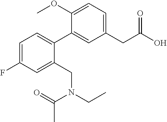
C1=C(F)C=C(CN(CC)C(C)=O)C(C2=CC(CC(O)=O)=CC=C2OC)=C1
